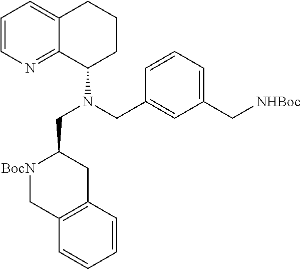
C1=CC=C(C[NHBoc])C=C1CN(C1C2=NC=CC=C2CCC1)CC1[BocN]CC2=C(C1)C=CC=C2
